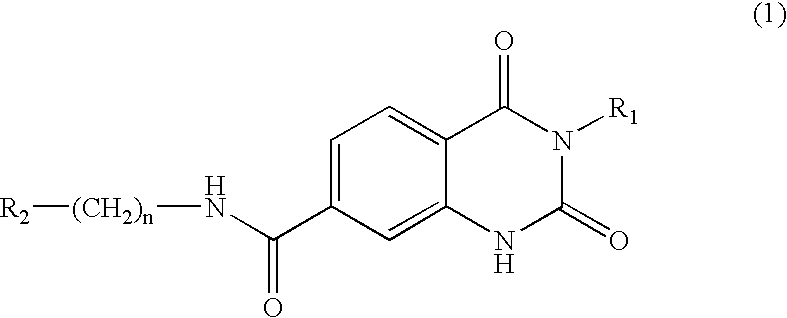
C1=C(C(N[(CH2)n][R2])=O)C=C2C(=C1)C(=O)N([R1])C(=O)N2
